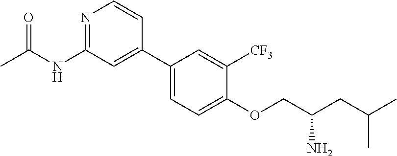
N1=C(NC(C)=O)C=C(C2=CC=C(OCC(N)CC(C)C)C([CF3])=C2)C=C1
